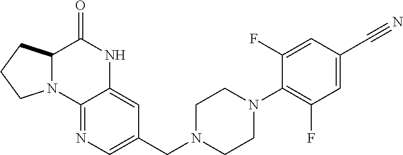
C12=NC=C(CN3CCN(C4=C(F)C=C(C#N)C=C4F)CC3)C=C1NC(=O)C1N2CCC1
